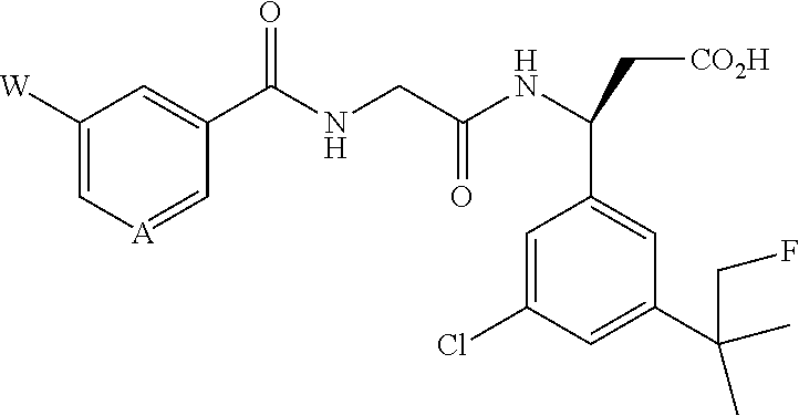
C1([W])=C[A]=CC(C(NCC(NC(C[CO2H])C2=CC(C(CF)(C)C)=CC(Cl)=C2)=O)=O)=C1
